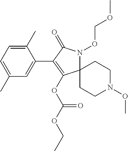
C1(C2=C(OC(OCC)=O)C3(N(OCOC)C2=O)CCN(OC)CC3)=CC(C)=CC=C1C
